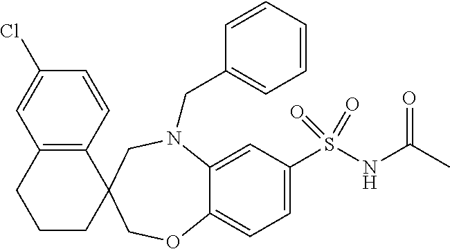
C1=C(Cl)C=CC2=C1CCCC21COC2=CC=C(S(NC(C)=O)(=O)=O)C=C2N(CC2=CC=CC=C2)C1
